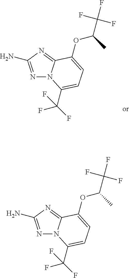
N1=C(N)N=C2N1C(C(F)(F)F)=CC=C2OC(C(F)(F)F)C.N1=C(N)N=C2N1C(C(F)(F)F)=CC=C2OC(C(F)(F)F)C
